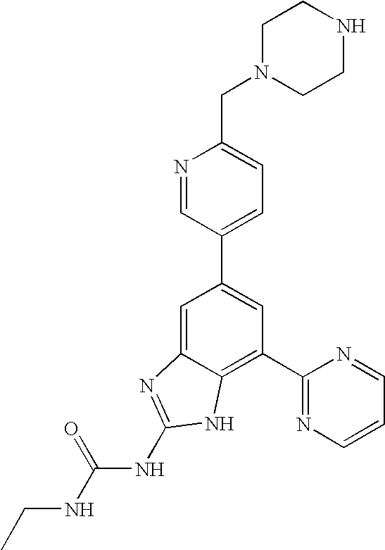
N1=CC(C2=CC(C3=NC=CC=N3)=C3C(=C2)N=C(NC(NCC)=O)N3)=CC=C1CN1CCNCC1
